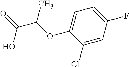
C1(Cl)=CC(F)=CC=C1OC(C(=O)O)C
